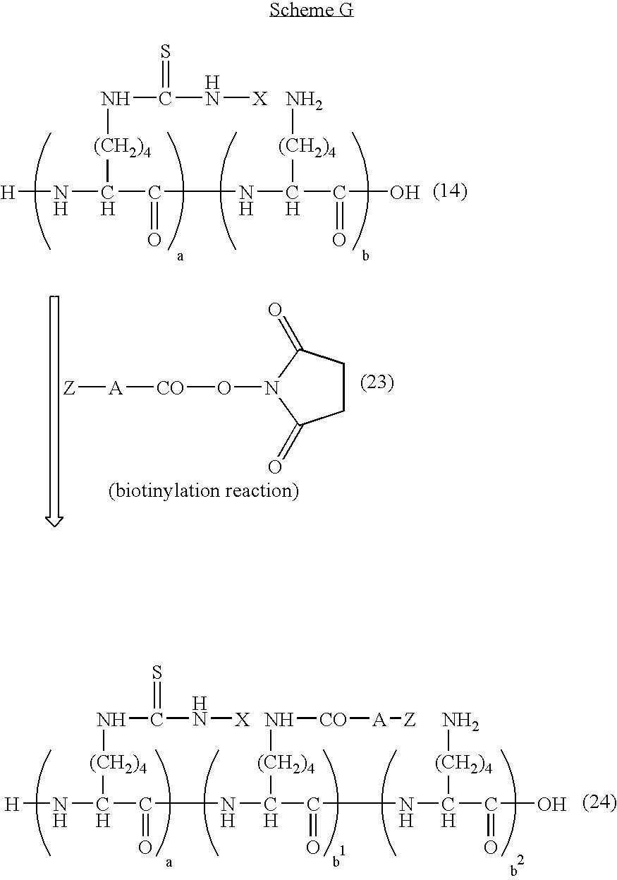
N([(CH2)4]C(N[H])C(NC(C(=O)O)[(CH2)4]N)=O)C(N[X])=S.[Z][A][CO]ON1C(=O)CCC1=O.N([(CH2)4]C(N[H])C(NC([(CH2)4]N[CO][A][Z])C(NC(C(=O)O)[(CH2)4]N)=O)=O)C(N[X])=S
